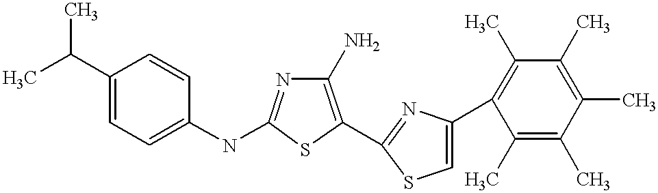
C1(N)=C(C2=NC(C3=C(C)C(C)=C(C)C(C)=C3C)=CS2)SC(NC2=CC=C(C(C)C)C=C2)=N1
